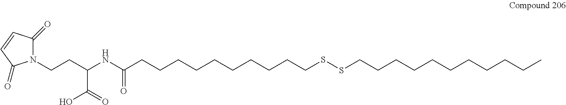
C(CC(NC(CCCCCCCCCCSSCCCCCCCCCCC)=O)C(=O)O)N1C(=O)C=CC1=O
